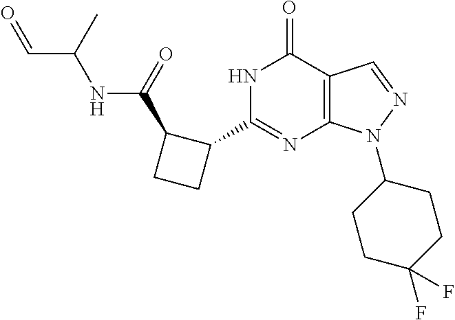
N1C(C2C(C(=O)NC(C=O)C)CC2)=NC2=C(C1=O)C=NN2C1CCC(F)(F)CC1
